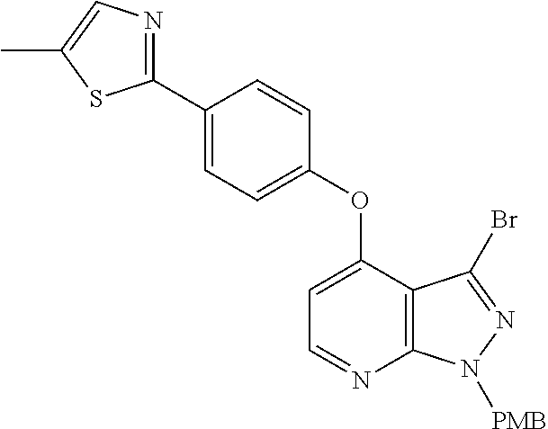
C1=C(OC2=CC=C(C3=NC=C(C)S3)C=C2)C2=C(N=C1)N([PMB])N=C2Br
